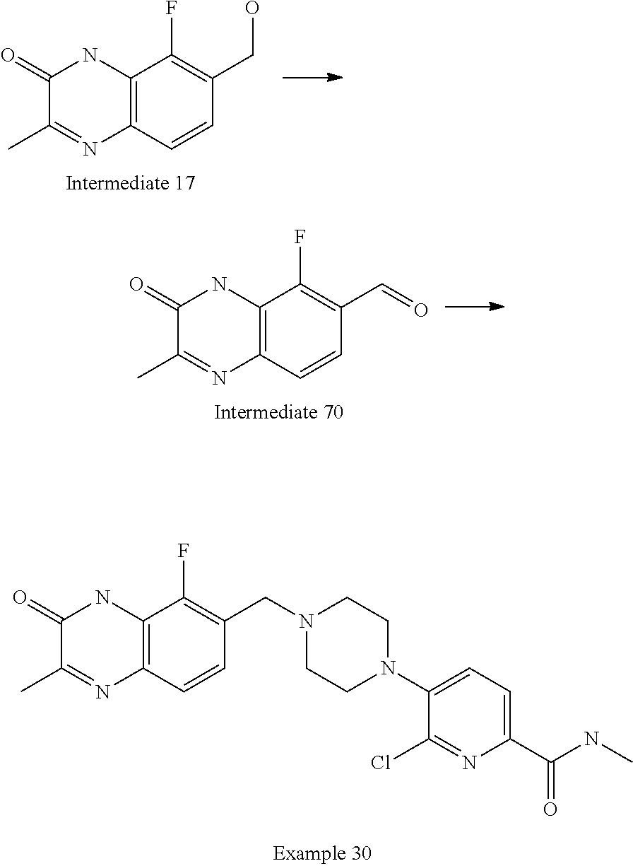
C1(N2CCN(CC3=C(F)C4=C(C=C3)N=C(C)C(=O)N4)CC2)=CC=C(C(NC)=O)N=C1Cl.C12=C(C=CC(CO)=C1F)N=C(C)C(=O)N2.C12=C(C=CC(C=O)=C1F)N=C(C)C(=O)N2
